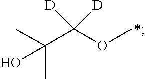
OC(C(OC)([D])[D])(C)C
